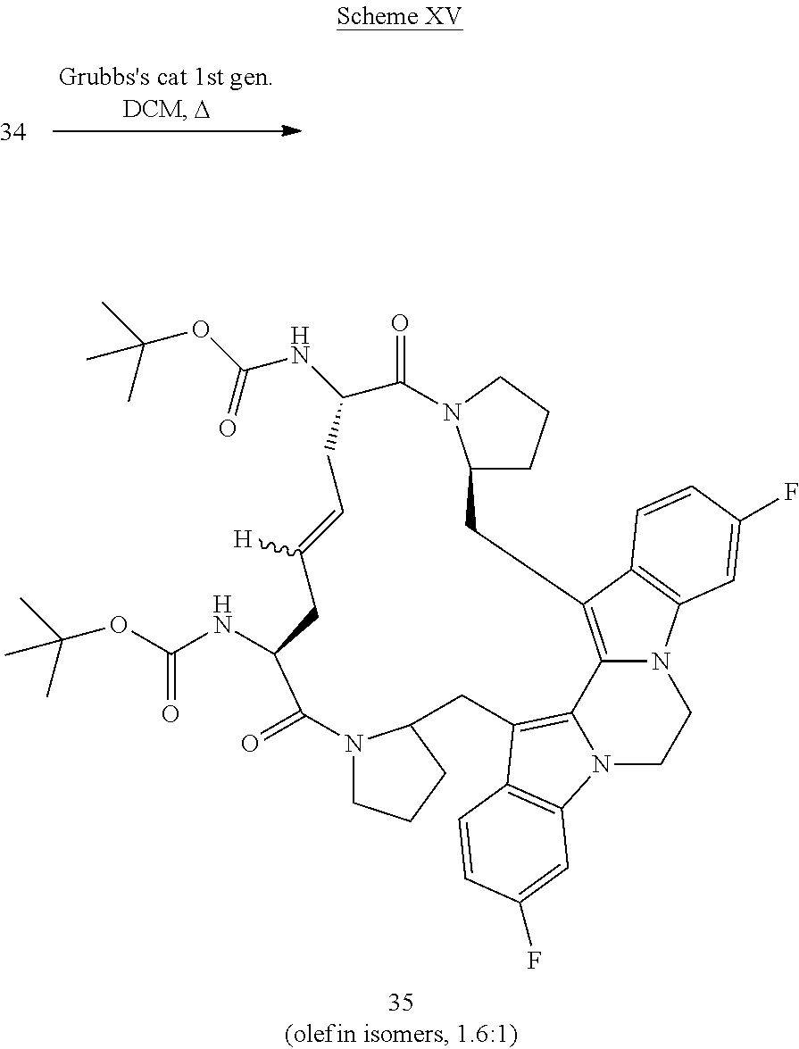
C1C2CCCN2C(=O)C(NC(OC(C)(C)C)=O)CC=C([H])CC(NC(OC(C)(C)C)=O)C(=O)N2CCCC2CC2=C3C4=C1C1=C(N4CCN3C3=C2C=CC(F)=C3)C=C(F)C=C1
